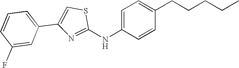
C1=CC=C(C2=CSC(NC3=CC=C(CCCCC)C=C3)=N2)C=C1F
